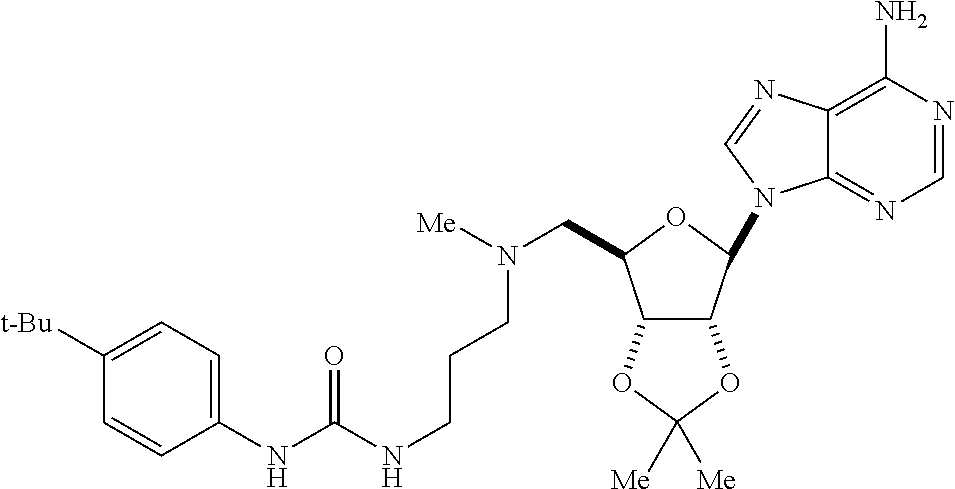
C12=NC=NC(N)=C1N=CN2C1C2C(C(CN([Me])CCCNC(NC3=CC=C([t-Bu])C=C3)=O)O1)OC([Me])([Me])O2
